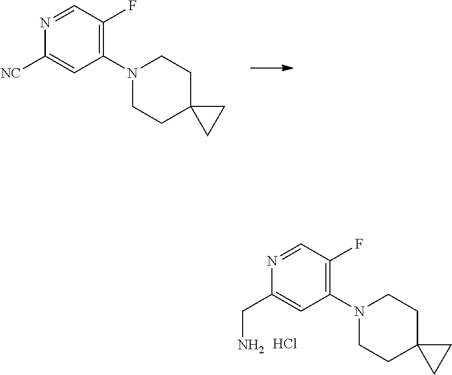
C1(N2CCC3(CC2)CC3)=C(F)C=NC([NC])=C1.C1(N2CCC3(CC2)CC3)=C(F)C=NC(CN)=C1.Cl
